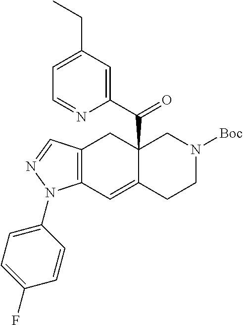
C12=C(C=C3C(C(C4=CC(CC)=CC=N4)=O)(C1)CN([Boc])CC3)N(C1=CC=C(F)C=C1)N=C2
